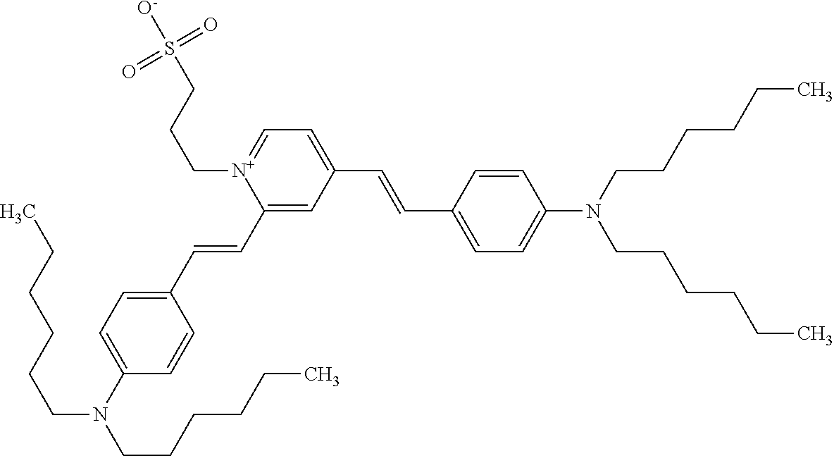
C1=[N+](CCCS([O-])(=O)=O)C(C=CC2=CC=C(N(CCCCCC)CCCCCC)C=C2)=CC(C=CC2=CC=C(N(CCCCCC)CCCCCC)C=C2)=C1
